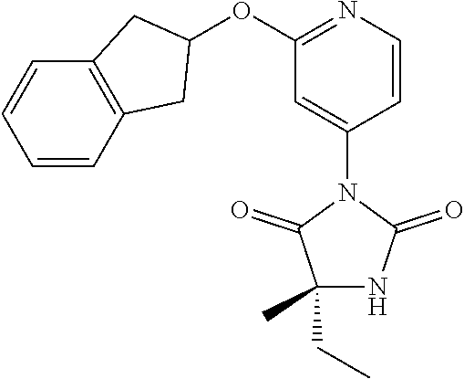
C1(OC2CC3=C(C2)C=CC=C3)=NC=CC(N2C(=O)NC(CC)(C)C2=O)=C1
